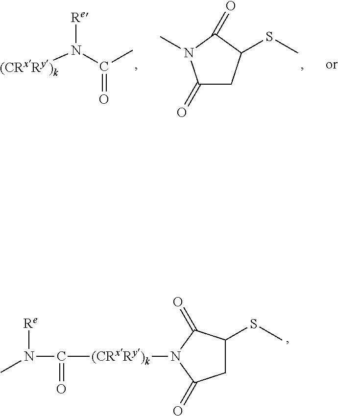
CN([Re])C(=O)[(CRxRy)k]N1C(=O)C(SC)CC1=O.C1(=O)CC(SC)C(=O)N1C.[(CRxRy)k]N(C(=O)C)[Re]
